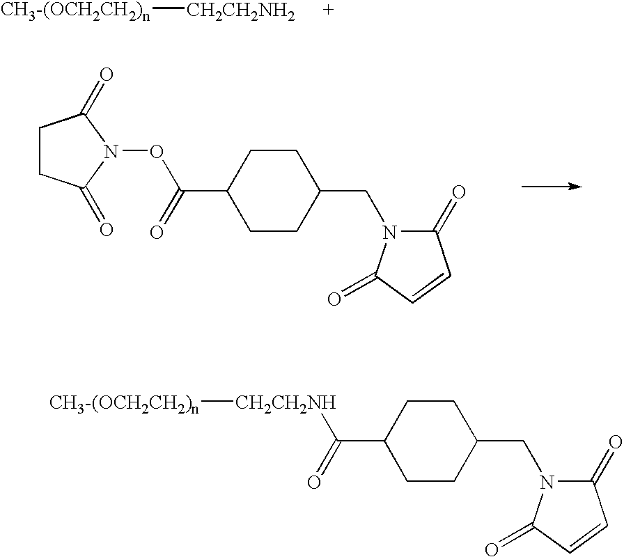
C1CC(=O)N(OC(=O)C2CCC(CN3C(=O)C=CC3=O)CC2)C1=O.[CH3-(OCH2CH2)n][CH2CH2NH2].[CH2CH2NH](C(=O)C1CCC(CN2C(=O)C=CC2=O)CC1)[CH3-(OCH2CH2)n]
